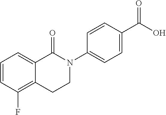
C1=CC(F)=C2C(=C1)C(=O)N(C1=CC=C(C(O)=O)C=C1)CC2
